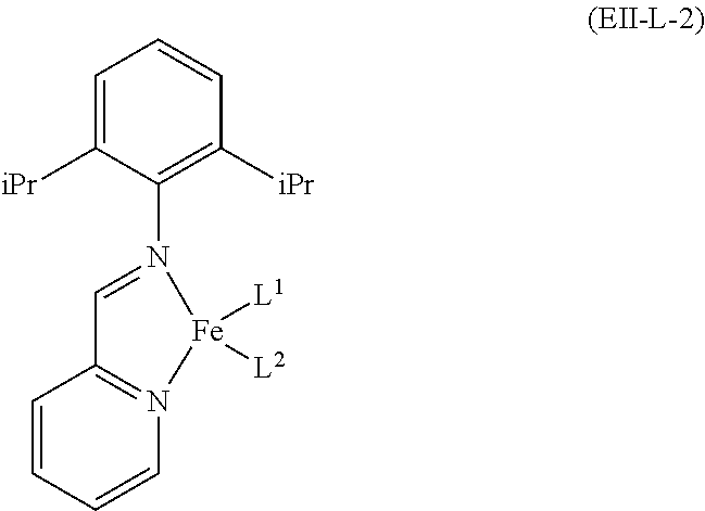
C1(N2=CC3=N(C=CC=C3)[Fe]2([L1])[L2])=C([iPr])C=CC=C1[iPr]
